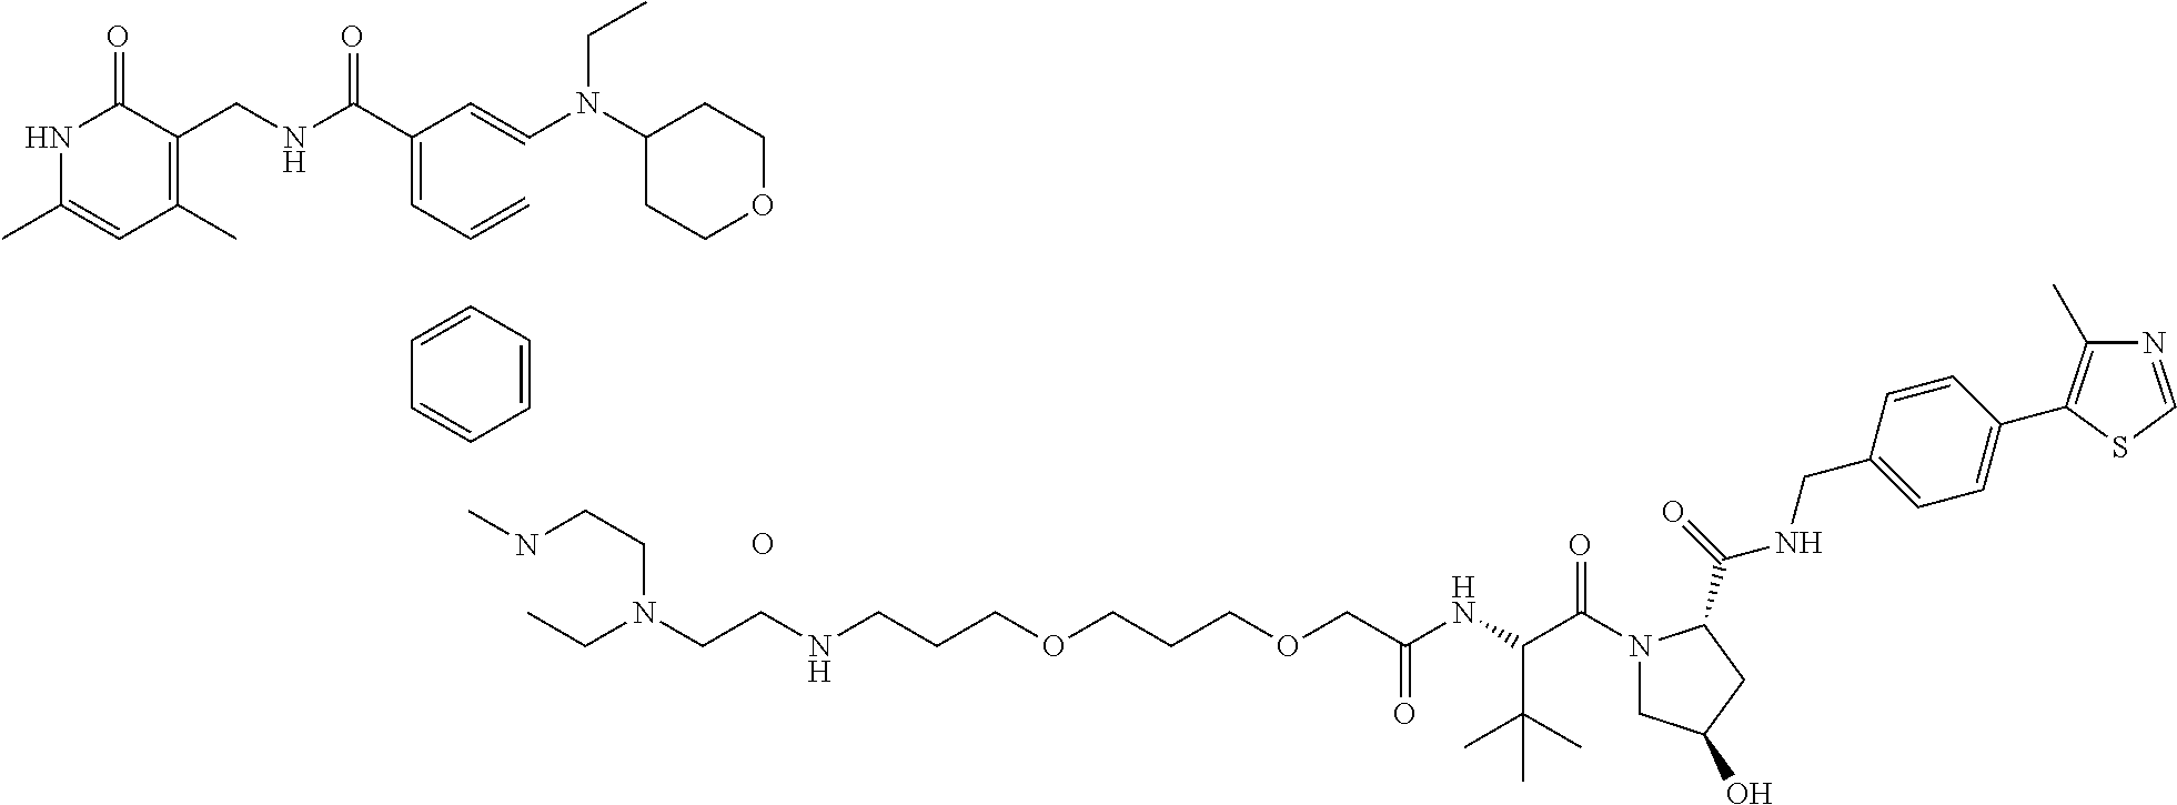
N1C(C)=CC(C)=C(CNC(C(=CC=C)C=CN(C2CCOCC2)CC)=O)C1=O.C1=CC=CC=C1.O.CNCCN(CC)CCNCCCOCCCOCC(NC(C(N1CC(O)CC1C(=O)NCC1=CC=C(C2=C(C)N=CS2)C=C1)=O)C(C)(C)C)=O
